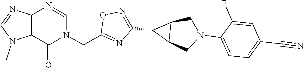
C12=C(N=CN(CC3=NC(C4C5C4CN(C4=CC=C(C#N)C=C4F)C5)=NO3)C1=O)N=CN2C
